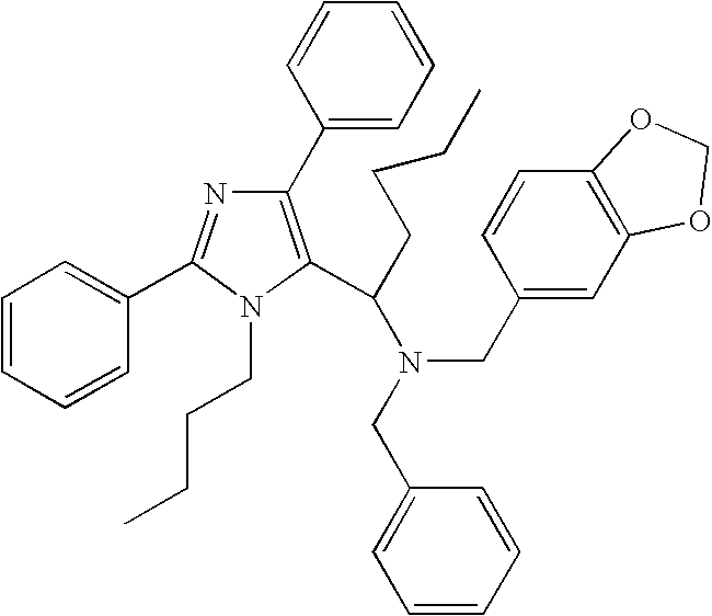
C1=CC(C2=C(C(N(CC3=CC=CC=C3)CC3=CC4=C(C=C3)OCO4)CCCC)N(CCCC)C(C3=CC=CC=C3)=N2)=CC=C1
